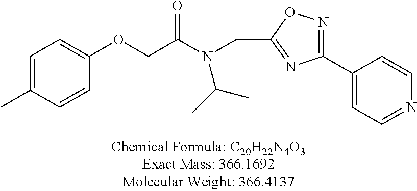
C1=C(C)C=CC(OCC(N(CC2=NC(C3=CC=NC=C3)=NO2)C(C)C)=O)=C1
